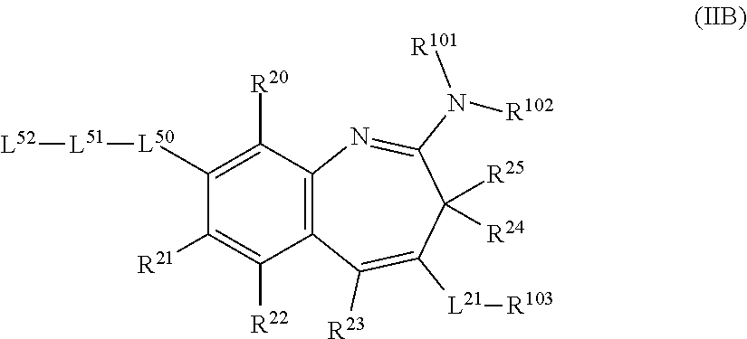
C1([L50][L51][L52])=C([R20])C2=C(C([R22])=C1[R21])C([R23])=C([L21][R103])C([R25])([R24])C(N([R101])[R102])=N2
